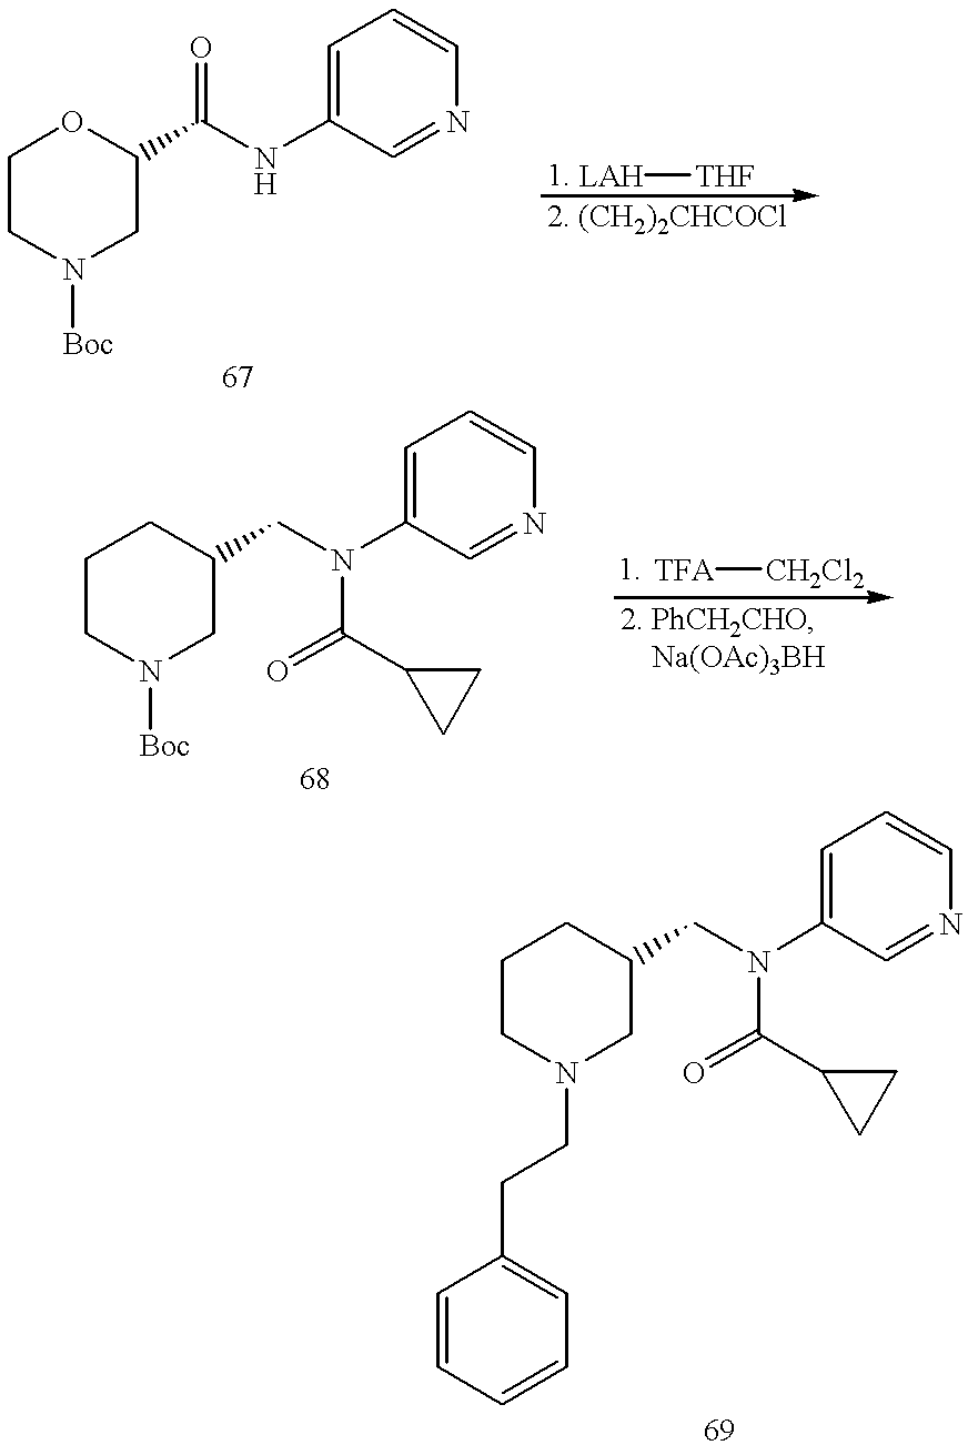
C1CN([Boc])CC(C(NC2=CC=CN=C2)=O)O1.[LAH][THF].C1CN([Boc])CC(CN(C2=CC=CN=C2)C(=O)C2CC2)C1.[TFA][CH2Cl2].C1CN(CCC2=CC=CC=C2)CC(CN(C2=CC=CN=C2)C(=O)C2CC2)C1
